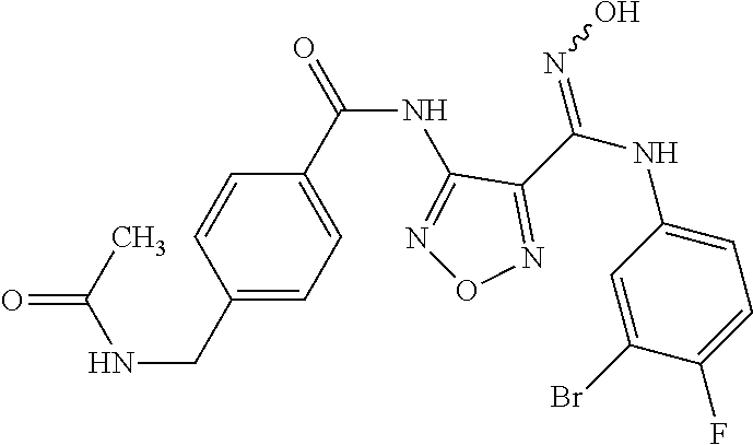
C(NC1=NON=C1C(NC1=CC=C(F)C(Br)=C1)=NO)(=O)C1=CC=C(CNC(=O)C)C=C1
